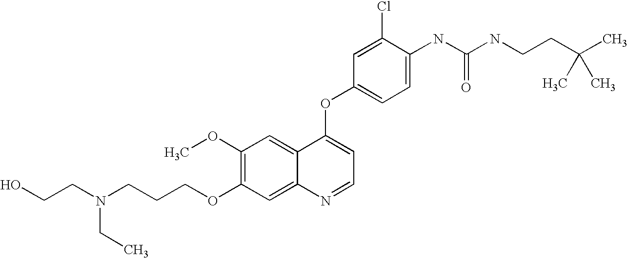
C1(OC)=C(OCCCN(CCO)CC)C=C2C(=C1)C(OC1=CC=C(NC(NCCC(C)(C)C)=O)C(Cl)=C1)=CC=N2
